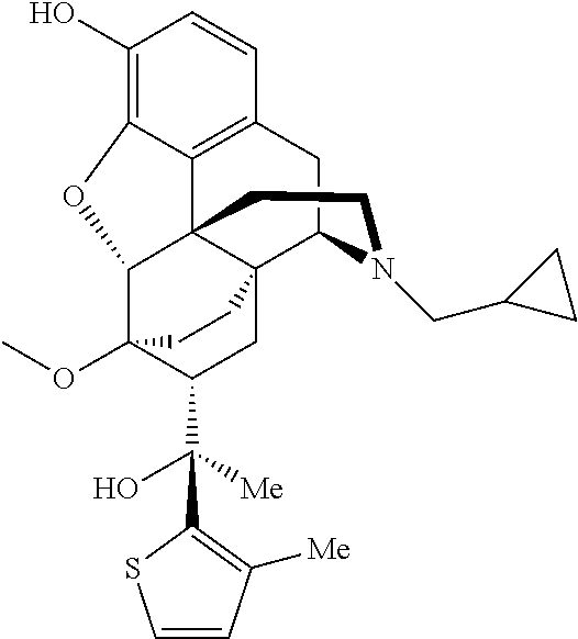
C1(O)=C2C3=C(C=C1)CC1N(CC4CC4)CCC34C(C3(OC)C(C([Me])(O)C5=C([Me])C=CS5)CC41CC3)O2
